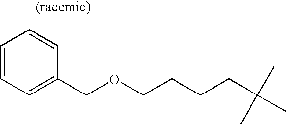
C1=CC=C(COCCCCC(C)(C)C)C=C1
